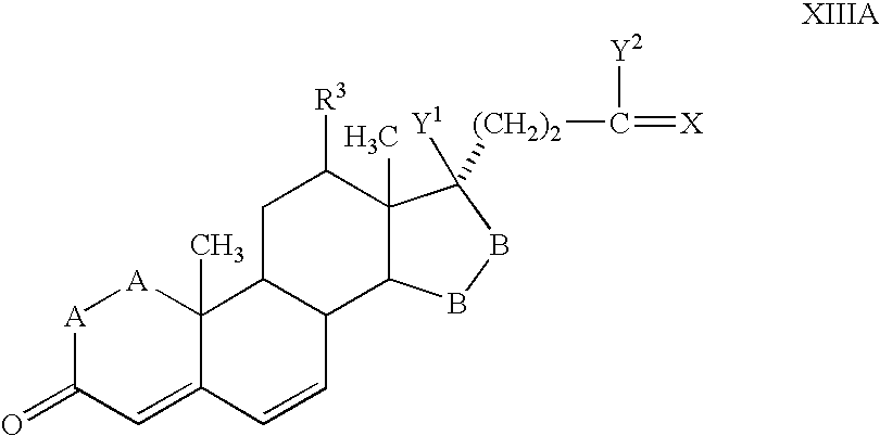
[A]1C(=O)C=C2C(C)([A]1)C1C(C=C2)C2C(C)(C([R3])C1)C([Y1])([(CH2)2]C(=[X])[Y2])BB2
